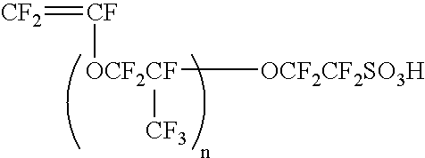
[CF2]=[CF][OCF2CF]([OCF2CF2SO3H])[CF3]
